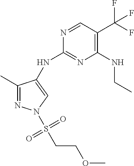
C1(NC2=CN(S(CCOC)(=O)=O)N=C2C)=NC(NCC)=C(C(F)(F)F)C=N1
